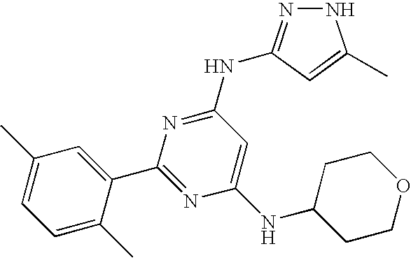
N1N=C(NC2=NC(C3=CC(C)=CC=C3C)=NC(NC3CCOCC3)=C2)C=C1C
